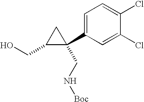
C1=C(C2(CN[Boc])C(CO)C2)C=C(Cl)C(Cl)=C1
